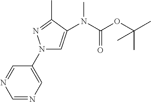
C1=NC=C(N2C=C(N(C(OC(C)(C)C)=O)C)C(C)=N2)C=N1
